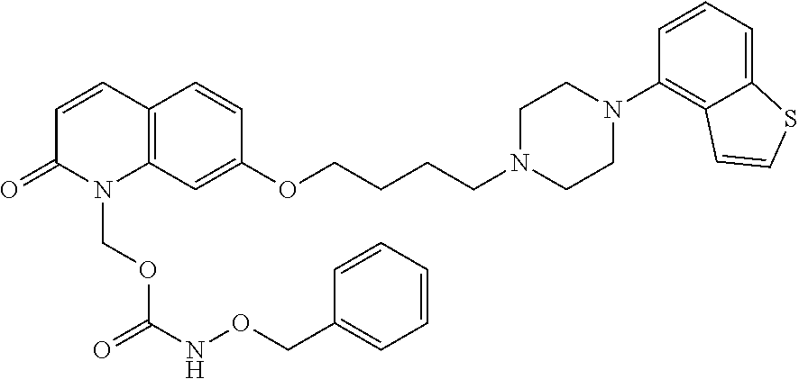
N1(CCCCOC2=CC3=C(C=C2)C=CC(=O)N3COC(NOCC2=CC=CC=C2)=O)CCN(C2=C3C(=CC=C2)SC=C3)CC1
